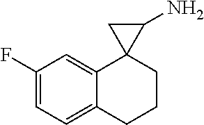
C1=C(F)C=C2C(=C1)CCCC21C(N)C1
